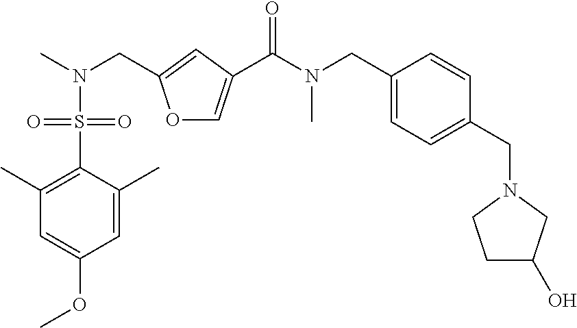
C1(CN(C)C(=O)C2=COC(CN(C)S(=O)(=O)C3=C(C)C=C(OC)C=C3C)=C2)=CC=C(CN2CCC(O)C2)C=C1
